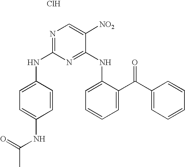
Cl.N1=C(NC2=CC=C(NC(=O)C)C=C2)N=C(NC2=CC=CC=C2C(=O)C2=CC=CC=C2)C([NO2])=C1
